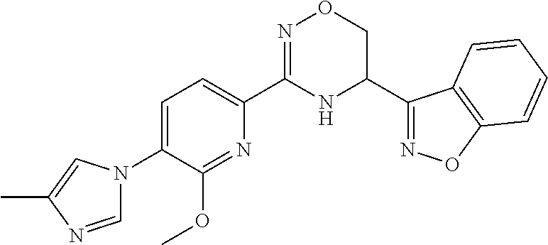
C1=C(N2C=NC(C)=C2)C(OC)=NC(C2=NOCC(C3=NOC4=C3C=CC=C4)N2)=C1
